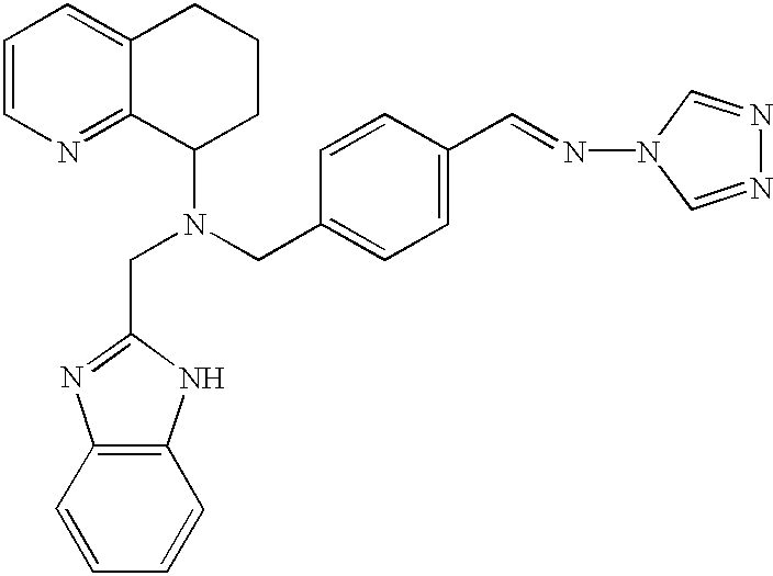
C1=CN=C2C(=C1)CCCC2N(CC1=CC=C(C=NN2C=NN=C2)C=C1)CC1=NC2=C(N1)C=CC=C2
